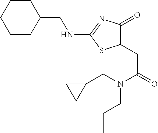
C1(CC(=O)N(CC2CC2)CCC)C(=O)N=C(NCC2CCCCC2)S1
